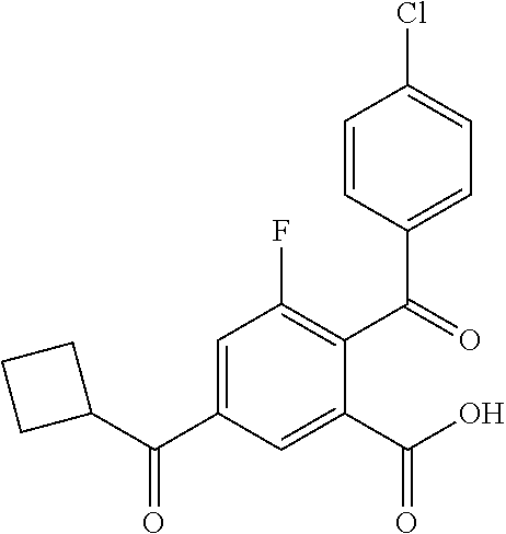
C1=C(C(C2CCC2)=O)C=C(C(O)=O)C(C(=O)C2=CC=C(Cl)C=C2)=C1F
